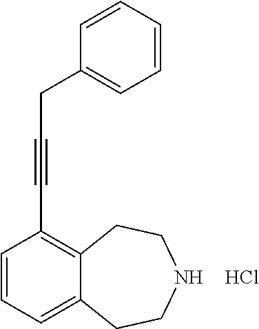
C1=CC=C2C(=C1C#CCC1=CC=CC=C1)CCNCC2.Cl
